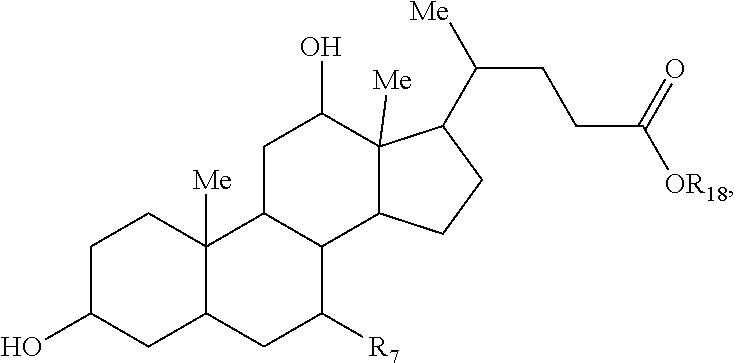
C1C(O)CC2C([Me])(C1)C1C(C([R7])C2)C2C([Me])(C(O)C1)C(C(CCC([OR18])=O)[Me])CC2
